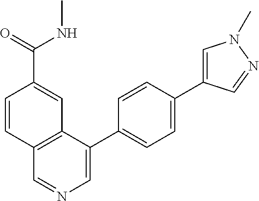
C1(C2=CC=C(C3=CN(C)N=C3)C=C2)=CN=CC2=C1C=C(C(=O)NC)C=C2
